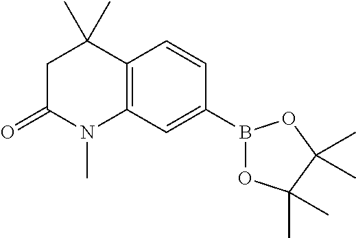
C12=C(C=CC(B3OC(C)(C)C(C)(C)O3)=C1)C(C)(C)CC(=O)N2C
